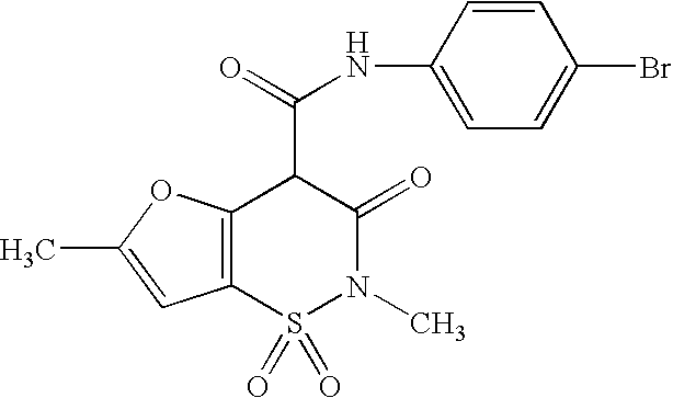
N(C(C1C(=O)N(C)S(=O)(=O)C2=C1OC(C)=C2)=O)C1=CC=C(Br)C=C1
